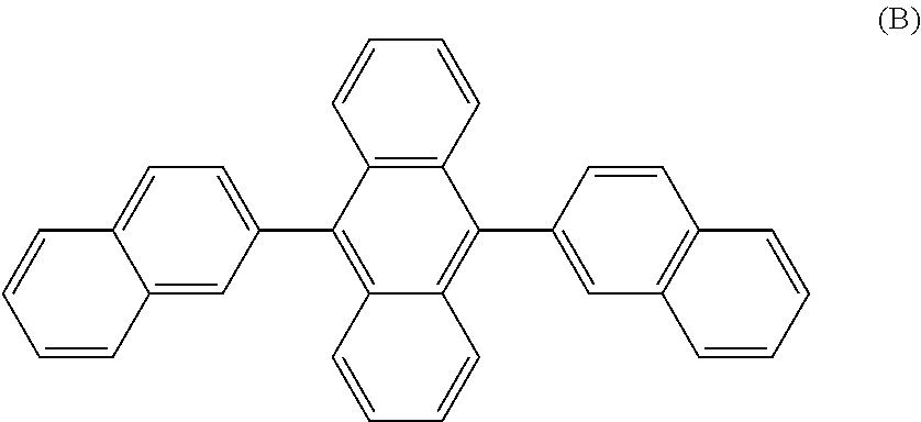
C1=CC2=C(C=C1)C(C1=CC=C3C(=C1)C=CC=C3)=C1C(=C2C2=CC3=C(C=C2)C=CC=C3)C=CC=C1
